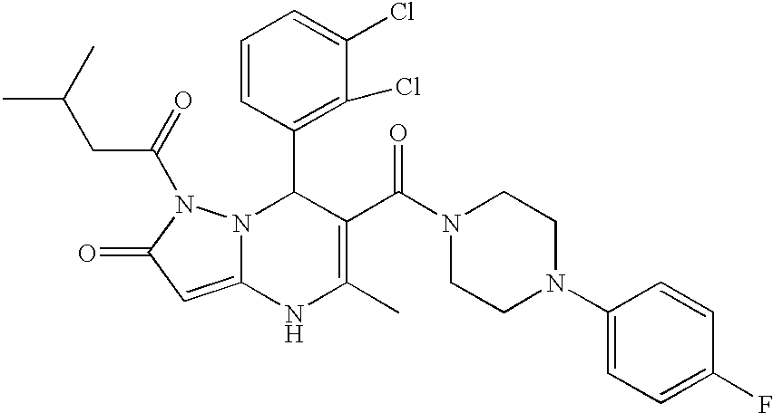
C1=CC(C2N3C(=CC(=O)N3C(CC(C)C)=O)NC(C)=C2C(N2CCN(C3=CC=C(F)C=C3)CC2)=O)=C(Cl)C(Cl)=C1
